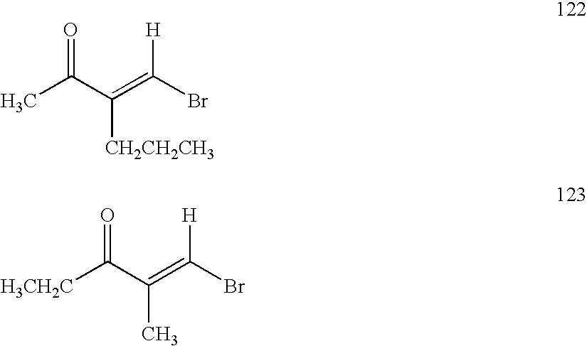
CC(C(=C(Br)[H])[CH2CH2CH3])=O.[H3CH2C]C(C(=C(Br)[H])C)=O
